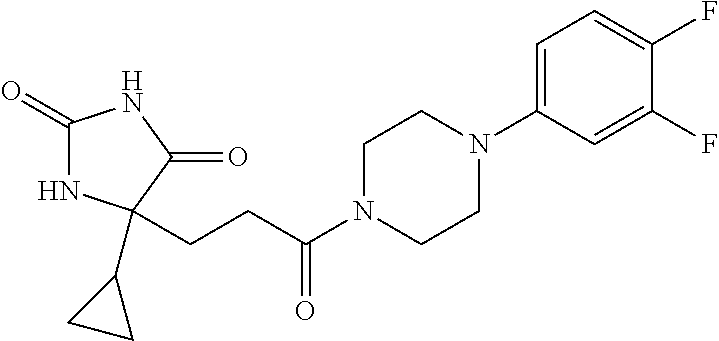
C1(=O)NC(C2CC2)(CCC(N2CCN(C3=CC=C(F)C(F)=C3)CC2)=O)C(=O)N1
